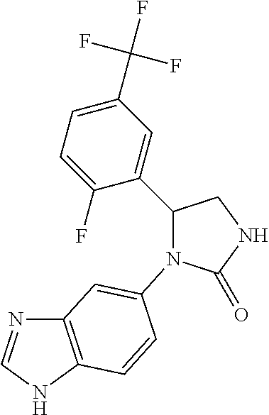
C12=C(NC=N1)C=CC(N1C(=O)NCC1C1=CC(C(F)(F)F)=CC=C1F)=C2
